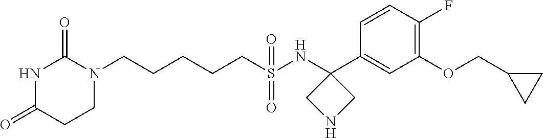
C(CCCS(NC1(C2=CC(OCC3CC3)=C(F)C=C2)CNC1)(=O)=O)CN1C(=O)NC(=O)CC1
